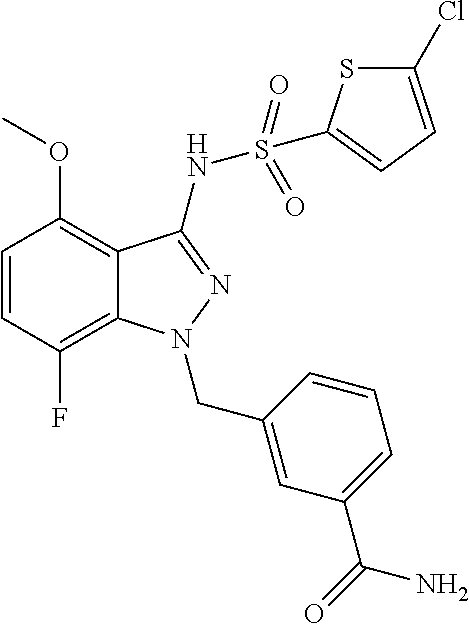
C1=CC(F)=C2C(=C1OC)C(NS(=O)(=O)C1=CC=C(Cl)S1)=NN2CC1=CC(C(=O)N)=CC=C1
